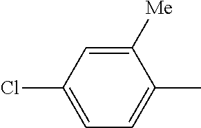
C1=C(Cl)C=C([Me])C(C)=C1
